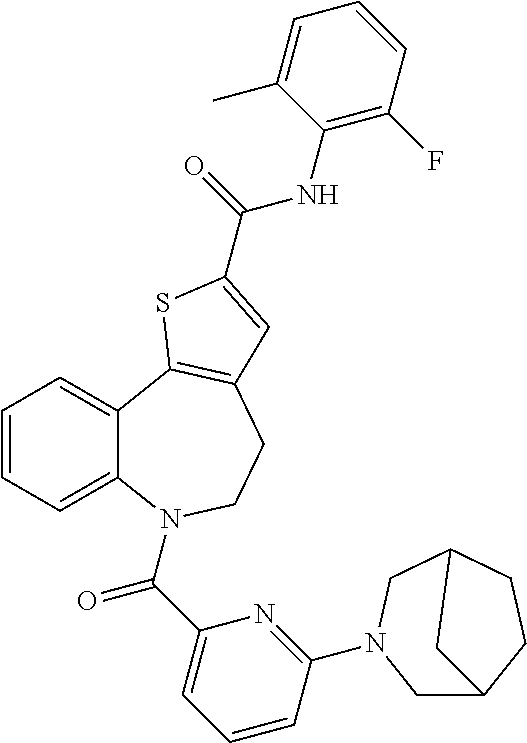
C1=CC=C2C(=C1)C1=C(CCN2C(C2=CC=CC(N3CC4CCC(C3)C4)=N2)=O)C=C(C(=O)NC2=C(F)C=CC=C2C)S1
